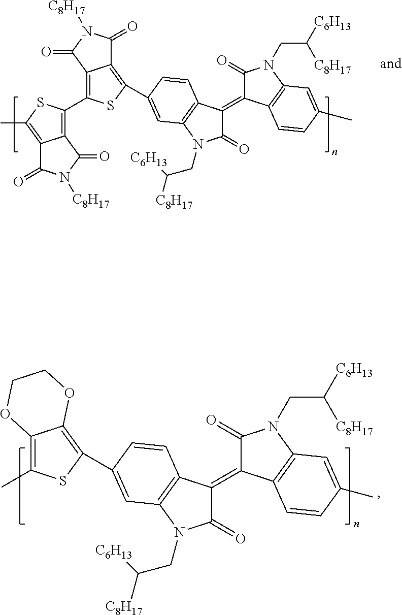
C12=C(C3=C4C(=C(C)S3)C(=O)N([C8H17])C4=O)SC(C3=CC4=C(C(=C5C(=O)N(CC([C8H17])[C6H13])C6=C5C=CC(C)=C6)C(=O)N4CC([C6H13])[C8H17])C=C3)=C1C(=O)N([C8H17])C2=O.C12=C(C)SC(C3=CC4=C(C(=C5C(=O)N(CC([C8H17])[C6H13])C6=C5C=CC(C)=C6)C(=O)N4CC([C6H13])[C8H17])C=C3)=C1OCCO2
